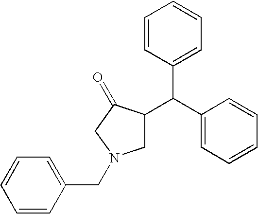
C1C(C(C2=CC=CC=C2)C2=CC=CC=C2)C(=O)CN1CC1=CC=CC=C1
